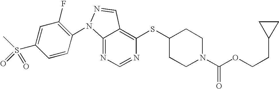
C12=NC=NC(SC3CCN(C(OCCC4CC4)=O)CC3)=C1C=NN2C1=C(F)C=C(S(C)(=O)=O)C=C1
